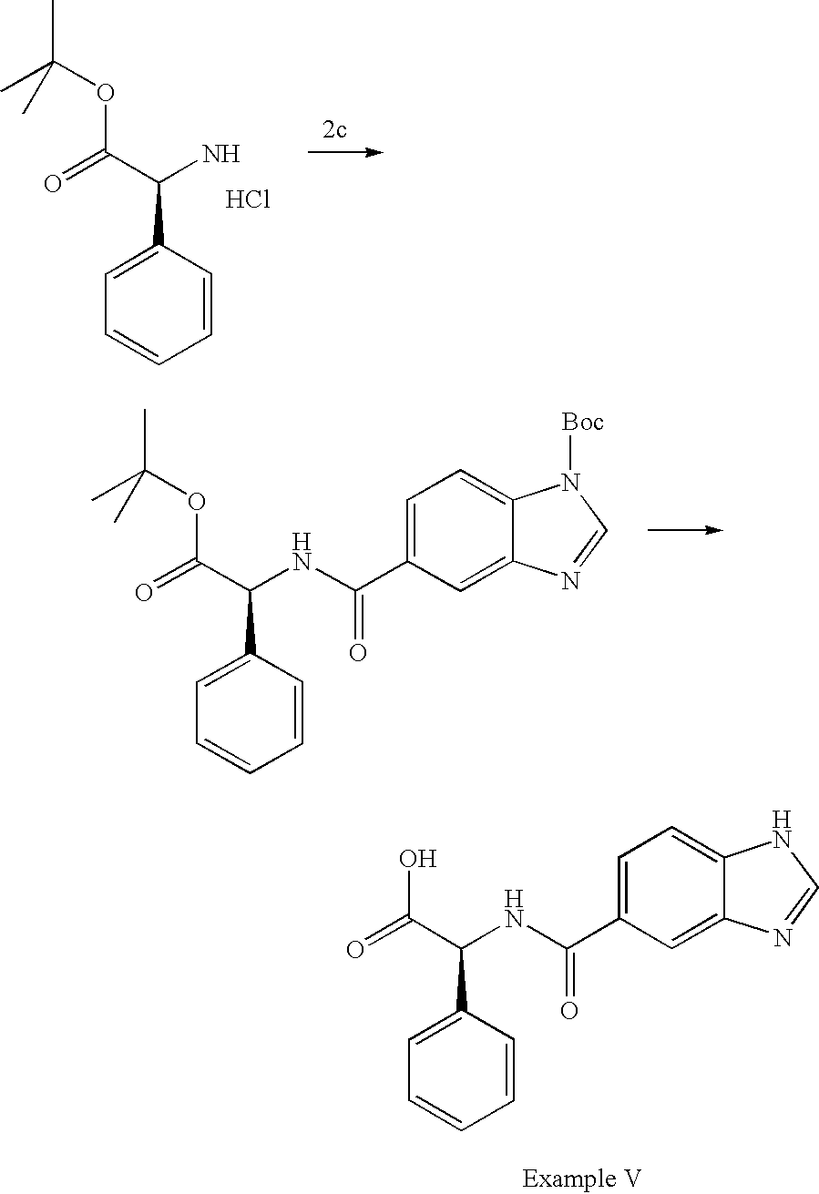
C1=CC=CC(C(NC(C2=CC=C3C(=C2)N=CN3)=O)C(=O)O)=C1.C1=CC=CC(C(N)C(=O)OC(C)(C)C)=C1.Cl.C1=CC=CC(C(NC(C2=CC=C3C(=C2)N=CN3[Boc])=O)C(=O)OC(C)(C)C)=C1
